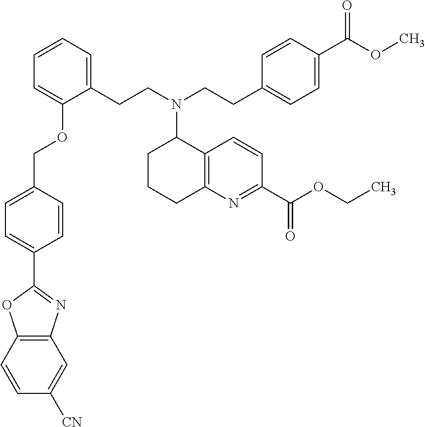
C1=CC2=C(C=C1[CN])N=C(C1=CC=C(COC3=CC=CC=C3CCN(C3CCCC4=C3C=CC(C(OCC)=O)=N4)CCC3=CC=C(C(OC)=O)C=C3)C=C1)O2
